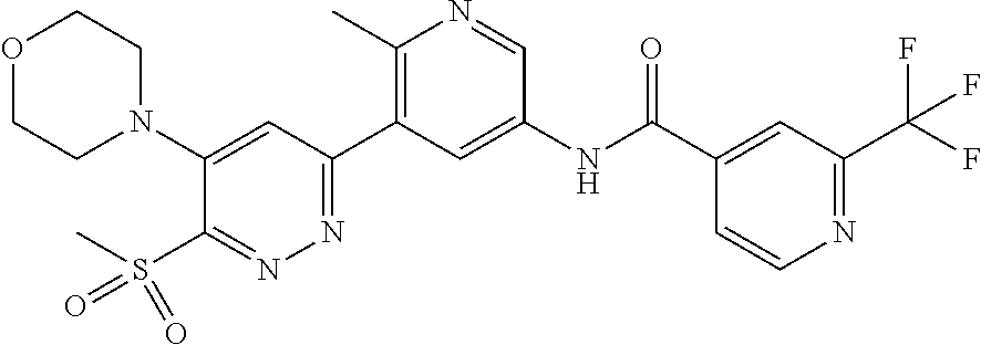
O1CCN(C2=CC(C3=C(C)N=CC(NC(C4=CC(C(F)(F)F)=NC=C4)=O)=C3)=NN=C2S(C)(=O)=O)CC1
